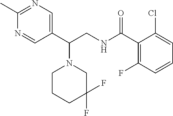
C1CCC(F)(F)CN1C(C1=CN=C(C)N=C1)CNC(C1=C(F)C=CC=C1Cl)=O
